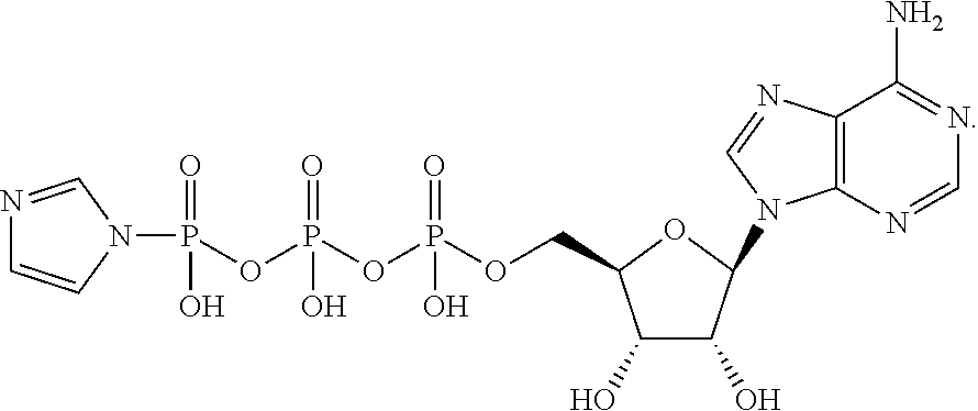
N1=CN(P(OP(OP(OCC2C(O)C(O)C(N3C4=C(N=C3)C(N)=NC=N4)O2)(=O)O)(=O)O)(=O)O)C=C1
